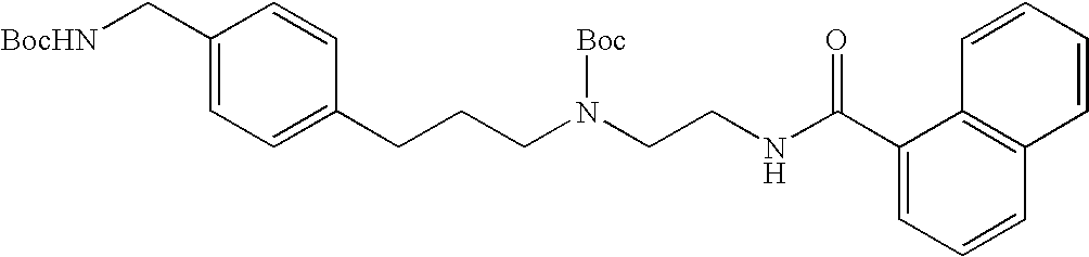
C1(C[BocHN])=CC=C(CCCN(CCNC(C2=CC=CC3=C2C=CC=C3)=O)[Boc])C=C1
